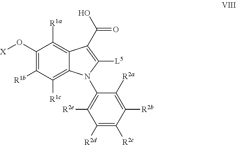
C1(O[X])=C([R1b])C([R1c])=C2C(=C1[R1a])C(C(O)=O)=C([L5])N2C1=C([R2e])C([R2d])=C([R2c])C([R2b])=C1[R2a]
